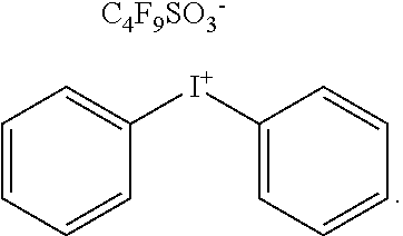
C1=CC=CC([I+]C2=CC=CC=C2)=C1.[C4F9SO3-]
